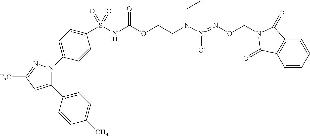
C1(C2=CC=C(C)C=C2)=CC([F3C])=NN1C1=CC=C(S(NC(=O)OCCN([N+](=NOCN2C(=O)C3=C(C=CC=C3)C2=O)[O-])CC)(=O)=O)C=C1
